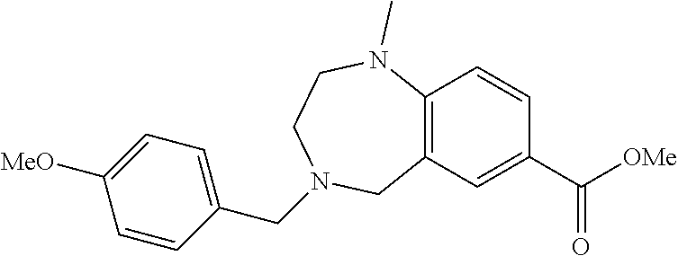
C12=C(C=C(C([OMe])=O)C=C1)CN(CC1=CC=C([MeO])C=C1)CCN2C
